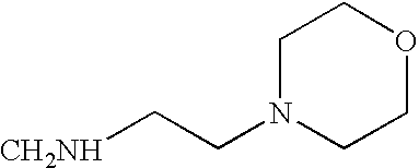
C1N(CC[CH2NH])CCOC1
